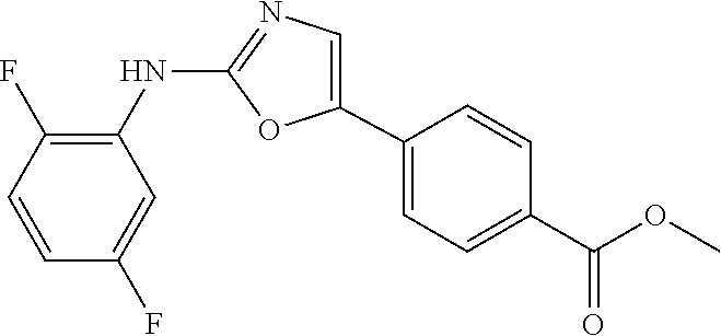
C1(NC2=C(F)C=CC(F)=C2)=NC=C(C2=CC=C(C(OC)=O)C=C2)O1
